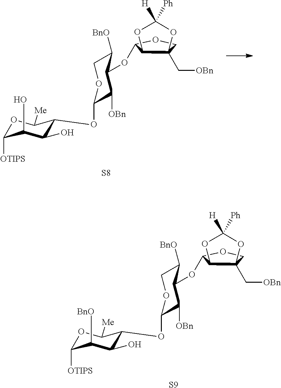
O1C([OTIPS])C(O)C(O)C(OC2C([OBn])C(OC3C4C(C[OBn])(CO3)OC([H])([Ph])O4)C([BnO])CO2)C1[Me].[S8].O1C([OTIPS])C([BnO])C(O)C(OC2C([OBn])C(OC3C4C(C[OBn])(CO3)OC([H])([Ph])O4)C([BnO])CO2)C1[Me].[S9]
